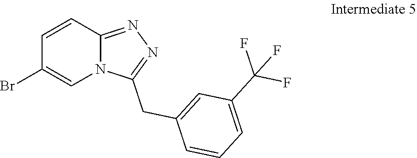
C1=CC2=NN=C(CC3=CC(C(F)(F)F)=CC=C3)N2C=C1Br
